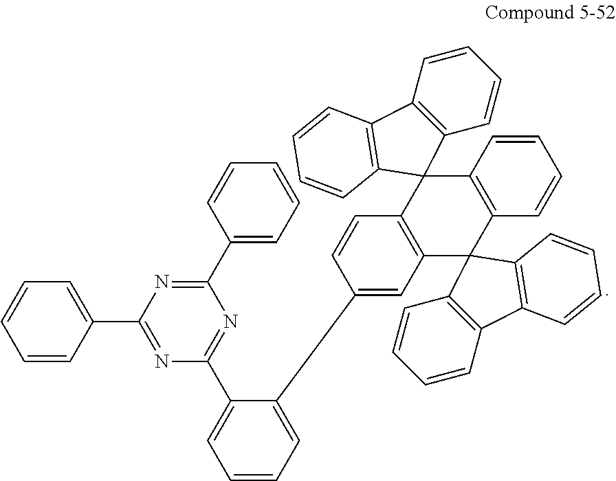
C1=CC=C(C2=NC(C3=CC=CC=C3)=NC(C3=CC=CC=C3)=N2)C(C2=CC3=C(C=C2)C2(C4=C(C=CC=C4)C34C3=C(C=CC=C3)C3=C4C=CC=C3)C3=C(C=CC=C3)C3=C2C=CC=C3)=C1
